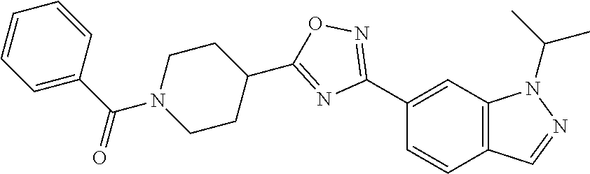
C1(C2=NOC(C3CCN(C(C4=CC=CC=C4)=O)CC3)=N2)=CC2=C(C=C1)C=NN2C(C)C
